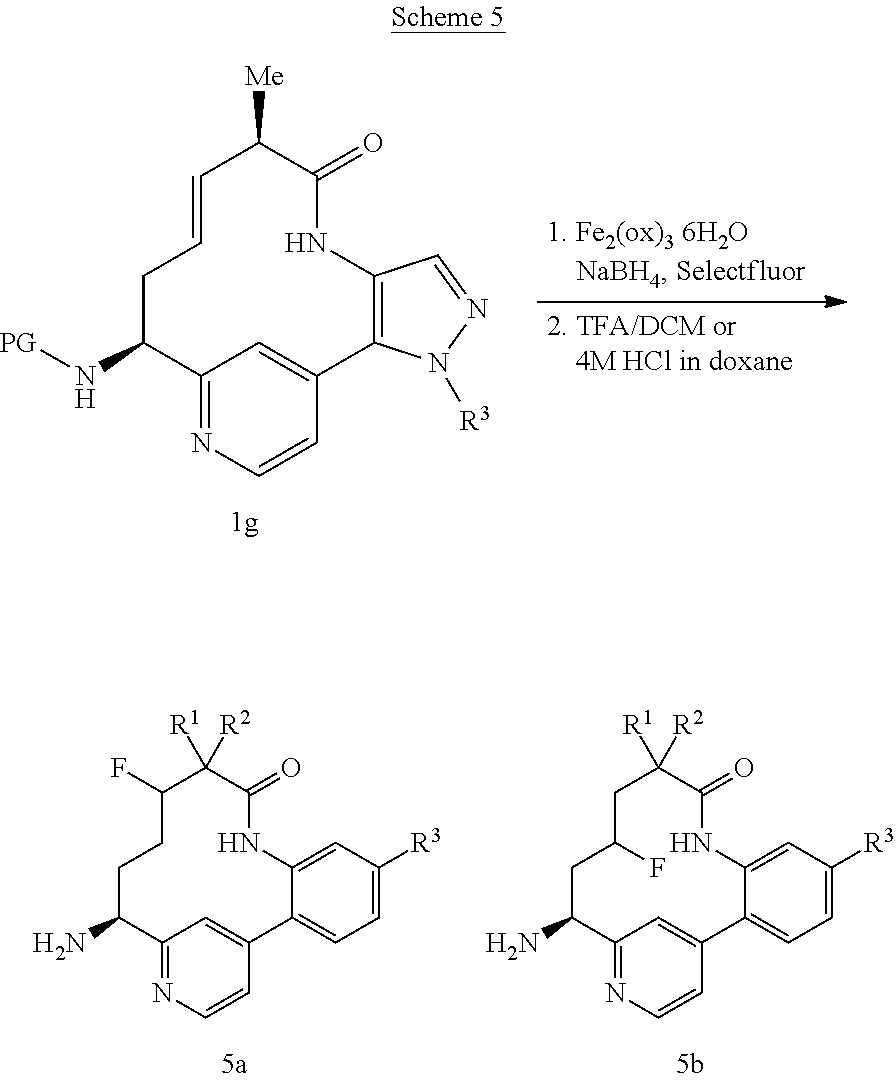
C12=NC=CC(=C1)C1=CC=C([R3])C=C1NC(=O)C([R1])([R2])C(F)CCC2N.C12=NC=CC(=C1)C1=CC=C([R3])C=C1NC(=O)C([R1])([R2])CC(F)CC2N.C12=NC=CC(=C1)C1=C(NC(=O)C([Me])C=CCC2N[PG])C=NN1[R3]
